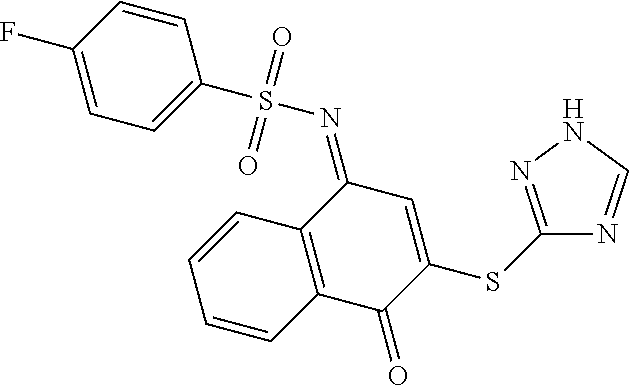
C1=C(F)C=CC(S(N=C2C3=C(C(=O)C(SC4=NNC=N4)=C2)C=CC=C3)(=O)=O)=C1
